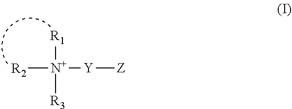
[R2][N+]([R1])([R3])[Y][Z]
